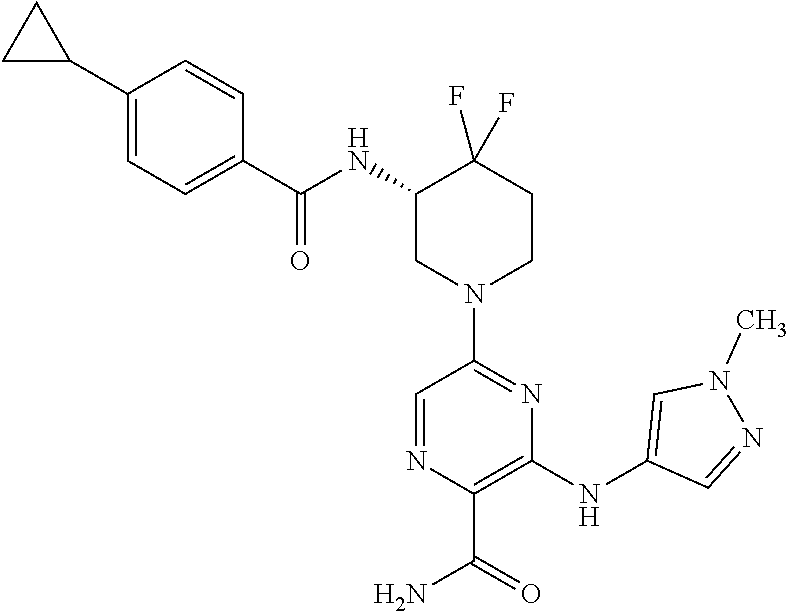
N(C1CN(C2=NC(NC3=CN(C)N=C3)=C(C(=O)N)N=C2)CCC1(F)F)C(C1=CC=C(C2CC2)C=C1)=O
